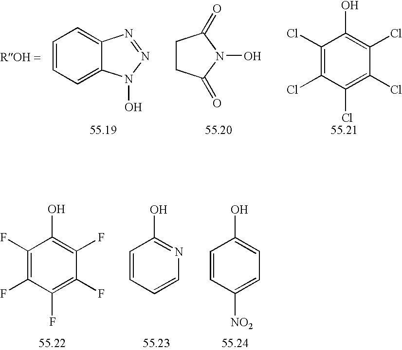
C1=CC=C2C(=C1)N=NN2O.C1CC(=O)N(O)C1=O.C1(Cl)=C(Cl)C(Cl)=C(Cl)C(Cl)=C1O.C1(F)=C(F)C(F)=C(F)C(F)=C1O.C1=CC=CN=C1O.C1=CC([NO2])=CC=C1O
